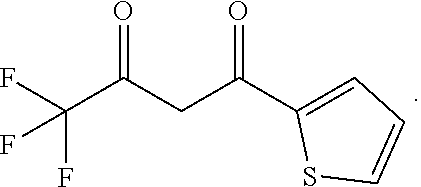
FC(C(CC(C1=CC=CS1)=O)=O)(F)F
